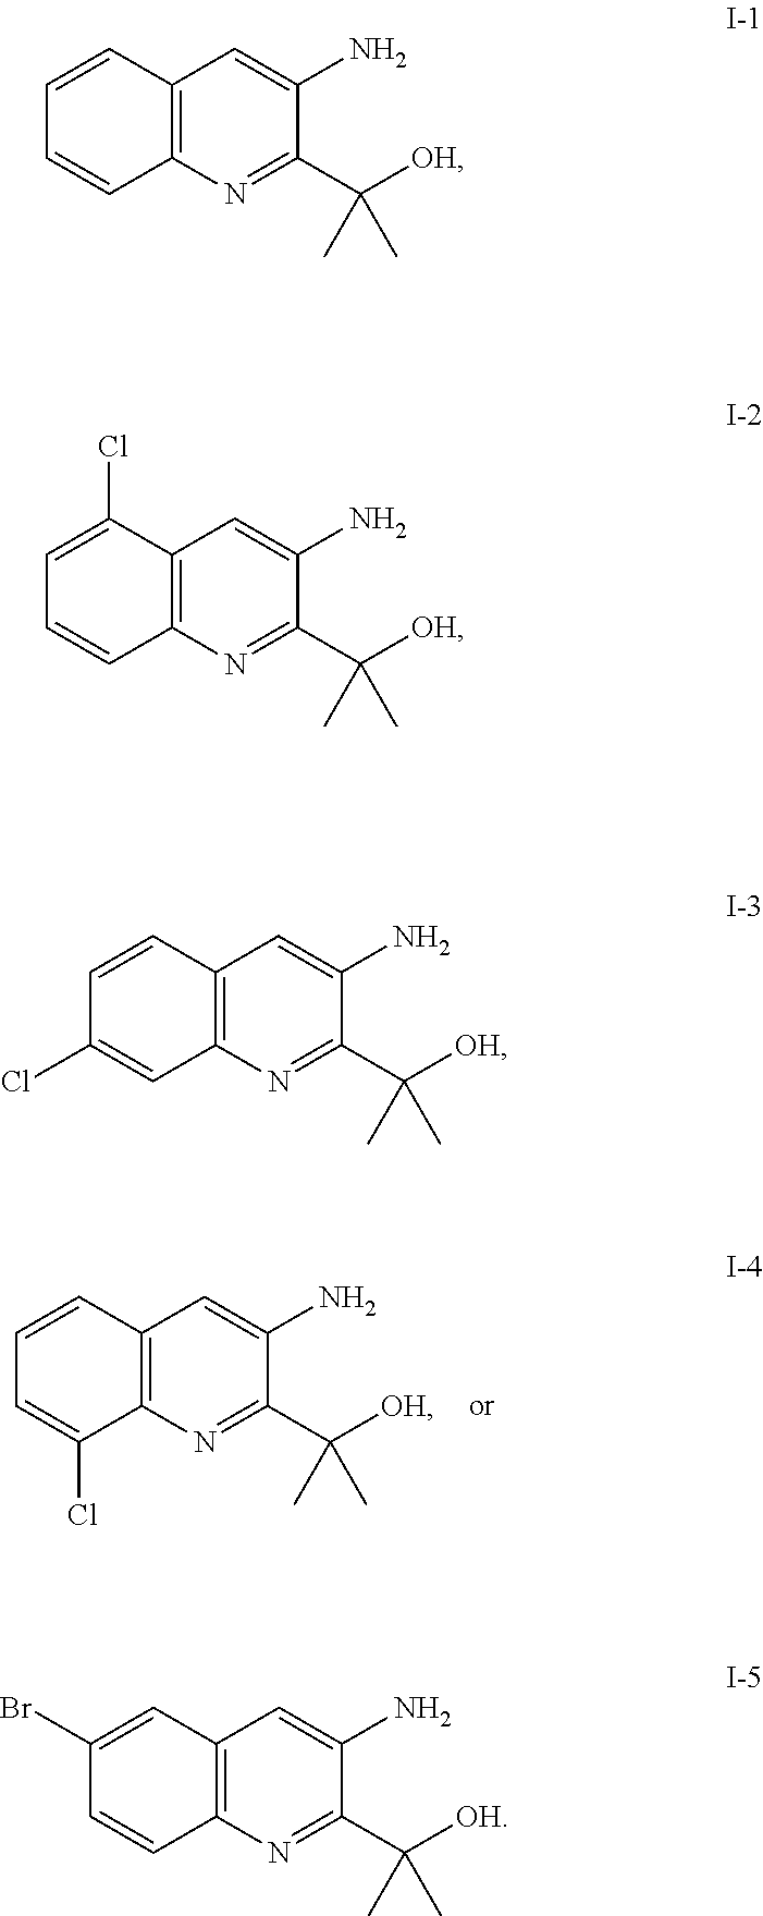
C1=CC2=C(C(Cl)=C1)N=C(C([OH])(C)C)C(N)=C2.C1=CC2=C(C=C1)N=C(C([OH])(C)C)C(N)=C2.C1=C(Cl)C2=C(C=C1)N=C(C([OH])(C)C)C(N)=C2.C1=CC2=C(C=C1Cl)N=C(C([OH])(C)C)C(N)=C2.C1(Br)=CC2=C(C=C1)N=C(C([OH])(C)C)C(N)=C2
